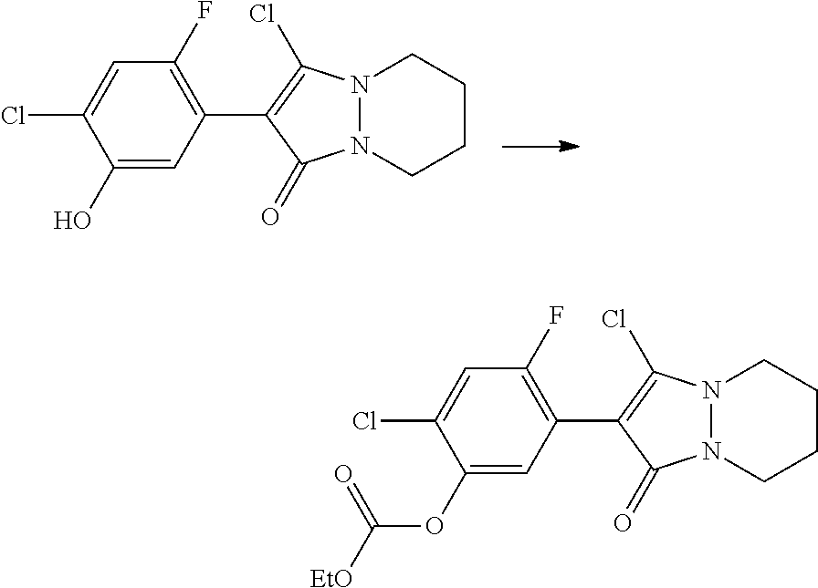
C1(O)=CC(C2=C(Cl)N3N(C2=O)CCCC3)=C(F)C=C1Cl.C1(OC([EtO])=O)=CC(C2=C(Cl)N3N(C2=O)CCCC3)=C(F)C=C1Cl
